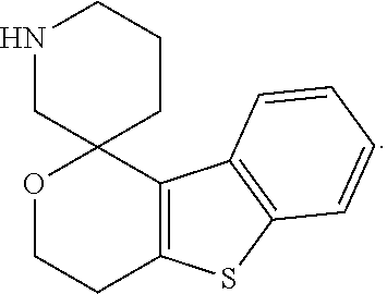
O1CCC2=C(C13CCCNC3)C1=C(S2)C=CC=C1
